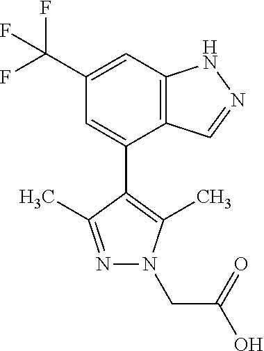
C12=C(C=C(C(F)(F)F)C=C1C1=C(C)N(CC(=O)O)N=C1C)NN=C2
